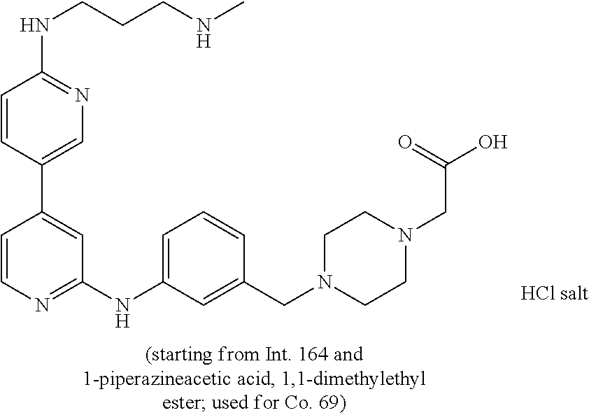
C1=CC(C2=CC(NC3=CC=CC(CN4CCN(CC(O)=O)CC4)=C3)=NC=C2)=CN=C1NCCCNC
